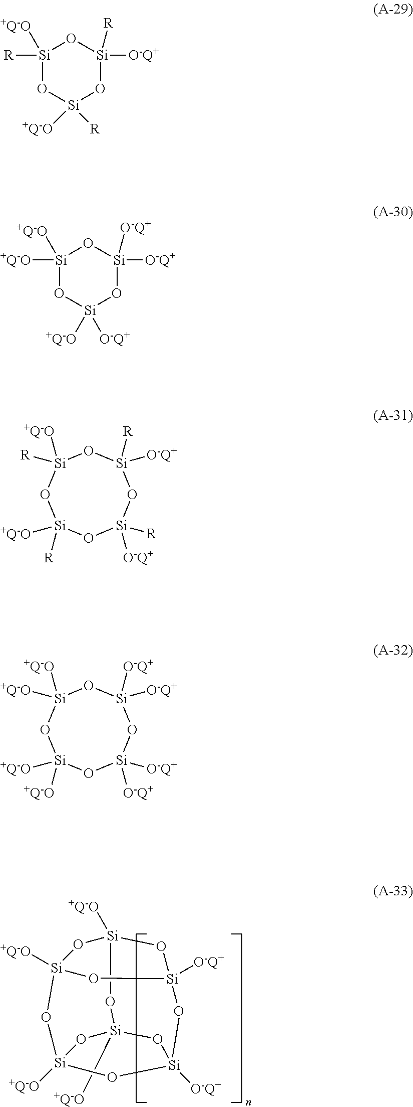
[+Q-O][Si]12O[Si]3([+Q-O])O[Si]4([+Q-O])O[Si]([+Q-O])(O1)O[Si]([O-Q+])(O2)O[Si]([O-Q+])(O4)O3.[Si]1([R])([+Q-O])O[Si]([+Q-O])([R])O[Si]([R])([O-Q+])O1.O1[Si]([R])([+Q-O])O[Si]([+Q-O])([R])O[Si]([O-Q+])([R])O[Si]1([R])[O-Q+].[Si]1([+Q-O])([+Q-O])O[Si]([+Q-O])([O-Q+])O[Si]([O-Q+])([O-Q+])O1.O1[Si]([+Q-O])([+Q-O])O[Si]([+Q-O])([+Q-O])O[Si]([O-Q+])([O-Q+])O[Si]1([O-Q+])[O-Q+]
